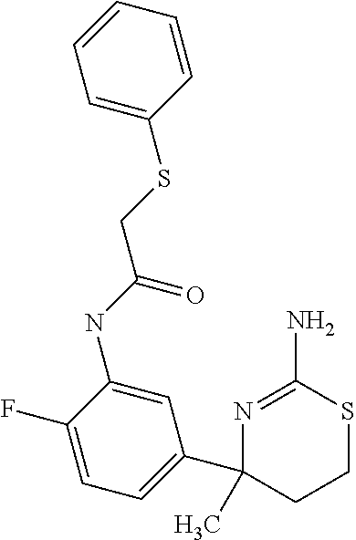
C1=C(SCC(NC2=CC(C3(C)N=C(N)SCC3)=CC=C2F)=O)C=CC=C1
